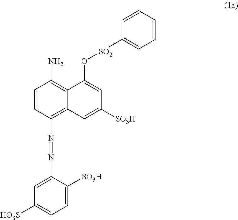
C1=CC(N=NC2=CC([HO3S])=CC=C2[SO3H])=C2C(=C1N)C(O[SO2]C1=CC=CC=C1)=CC([SO3H])=C2
